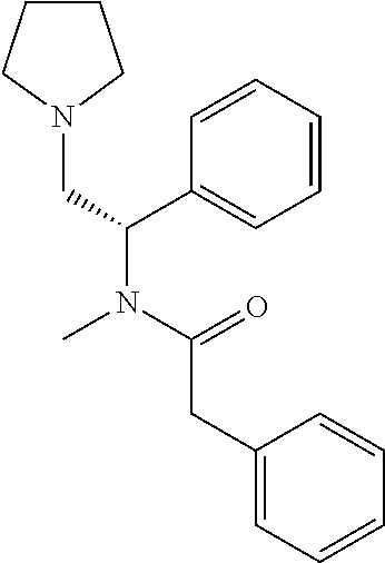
N1(CC(N(C(=O)CC2=CC=CC=C2)C)C2=CC=CC=C2)CCCC1
